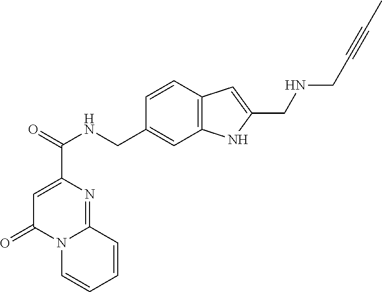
C1=C(C(=O)NCC2=CC3=C(C=C2)C=C(CNCC#CC)N3)N=C2N(C1=O)C=CC=C2
